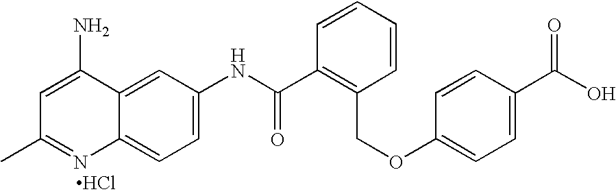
Cl.CC1=NC2=CC=C(NC(C3=C(COC4=CC=C(C(O)=O)C=C4)C=CC=C3)=O)C=C2C(N)=C1
